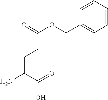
C(CC(N)C(=O)O)C(OCC1=CC=CC=C1)=O
